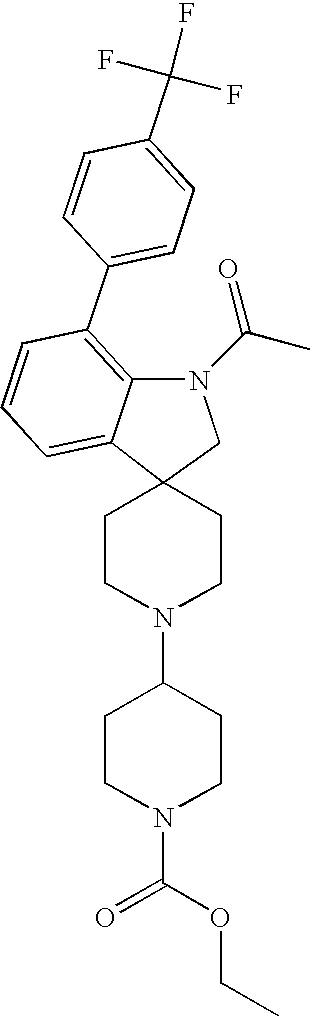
C12(CCN(C3CCN(C(OCC)=O)CC3)CC1)C1=CC=CC(C3=CC=C(C(F)(F)F)C=C3)=C1N(C(=O)C)C2
